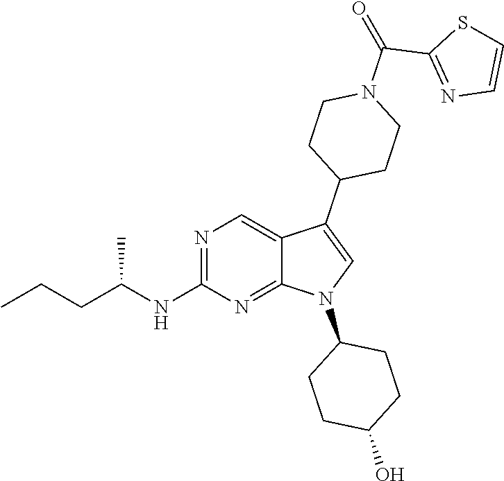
N1=C(NC(CCC)C)N=C2C(=C1)C(C1CCN(C(=O)C3=NC=CS3)CC1)=CN2C1CCC(O)CC1
